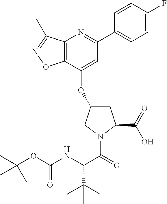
C12=C(C(OC3CC(C(=O)O)N(C(=O)C(NC(=O)OC(C)(C)C)C(C)(C)C)C3)=CC(C3=CC=C(F)C=C3)=N1)ON=C2C
